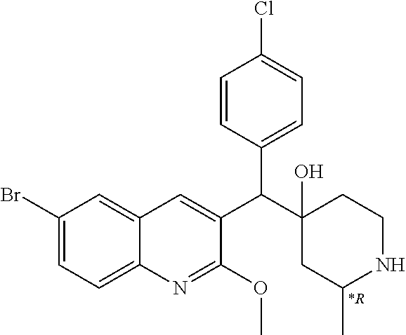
C1(Br)=CC=C2C(=C1)C=C(C(C1(O)CC(C)NCC1)C1=CC=C(Cl)C=C1)C(OC)=N2.[*R]
